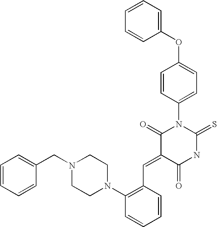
C1(OC2=CC=C(N3C(=O)C(=CC4=C(N5CCN(CC6=CC=CC=C6)CC5)C=CC=C4)C(=O)NC3=S)C=C2)=CC=CC=C1
